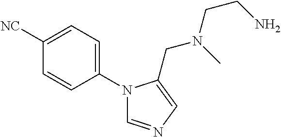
C1=C([NC])C=CC(N2C=NC=C2CN(CCN)C)=C1
